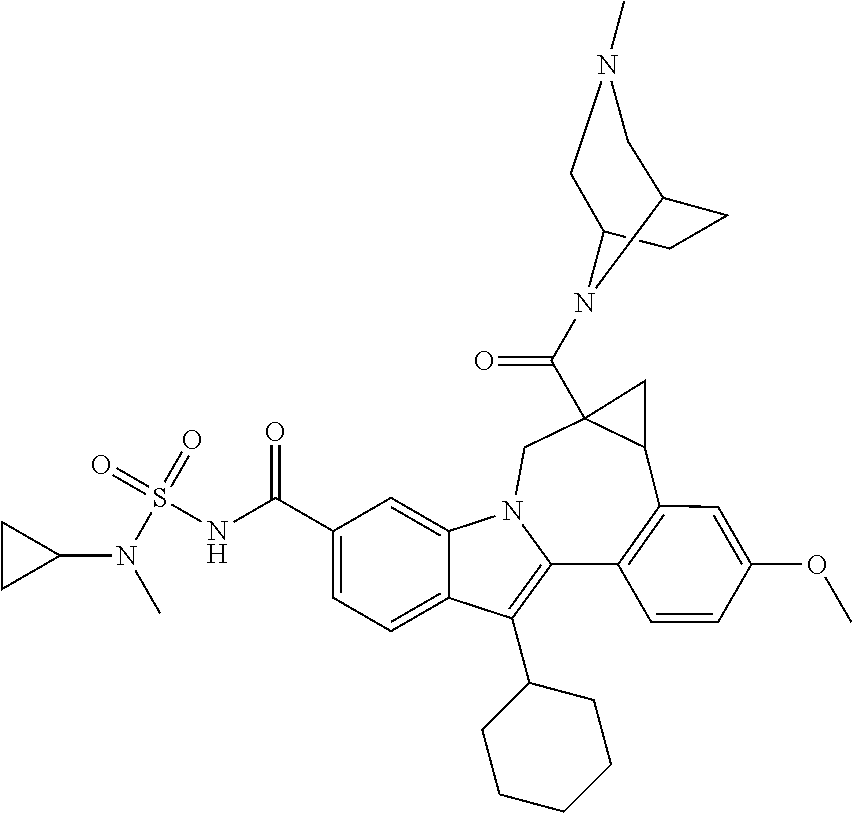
C1(C(NS(=O)(=O)N(C2CC2)C)=O)=CC=C2C(=C1)N1C(=C2C2CCCCC2)C2=C(C3C(C(N4C5CCC4CN(C)C5)=O)(C1)C3)C=C(OC)C=C2
